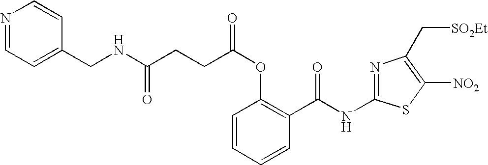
C1=CC=CC(C(NC2=NC(C[SO2Et])=C([NO2])S2)=O)=C1OC(=O)CCC(NCC1=CC=NC=C1)=O
